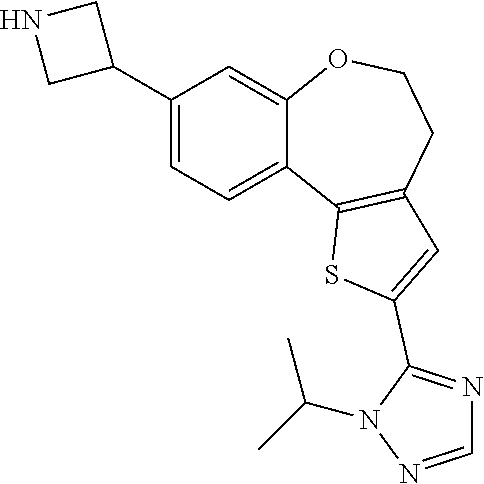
C1=NN(C(C)C)C(C2=CC3=C(C4=CC=C(C5CNC5)C=C4OCC3)S2)=N1
